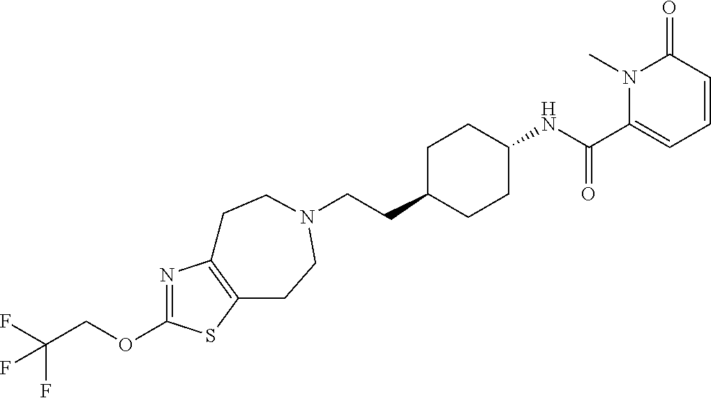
C(CC1CCC(NC(C2=CC=CC(=O)N2C)=O)CC1)N1CCC2=C(N=C(OCC(F)(F)F)S2)CC1
